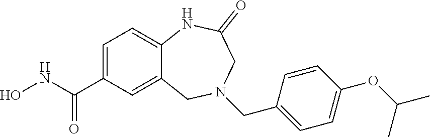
C1=C(C(NO)=O)C=C2C(=C1)NC(=O)CN(CC1=CC=C(OC(C)C)C=C1)C2
